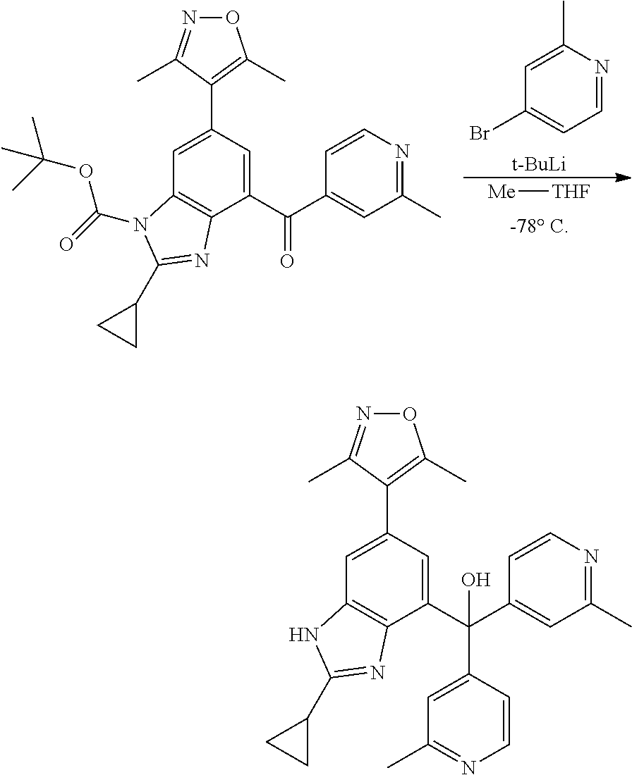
C1(Br)=CC=NC(C)=C1.[t-BuLi].[Me][THF].C12=C(C(C(=O)C3=CC(C)=NC=C3)=CC(C3=C(C)ON=C3C)=C1)N=C(C1CC1)N2C(=O)OC(C)(C)C.C12=C(C(C(C3=CC(C)=NC=C3)(C3=CC(C)=NC=C3)O)=CC(C3=C(C)ON=C3C)=C1)N=C(C1CC1)N2
